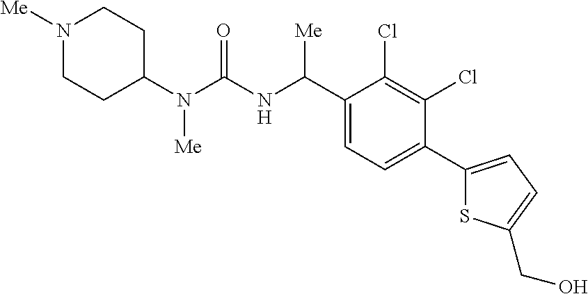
C1(N(C(NC(C2=CC=C(C3=CC=C(CO)S3)C(Cl)=C2Cl)[Me])=O)[Me])CCN([Me])CC1
